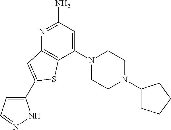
C1(N2CCN(C3CCCC3)CC2)=CC(N)=NC2=C1SC(C1=CC=NN1)=C2
